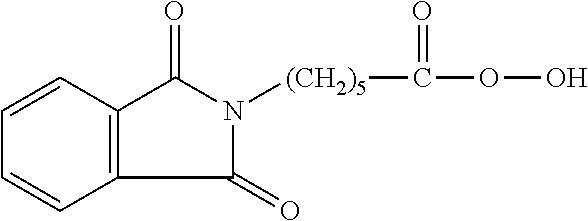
C1=CC=CC2=C1C(=O)N([(CH2)5]C(OO)=O)C2=O
